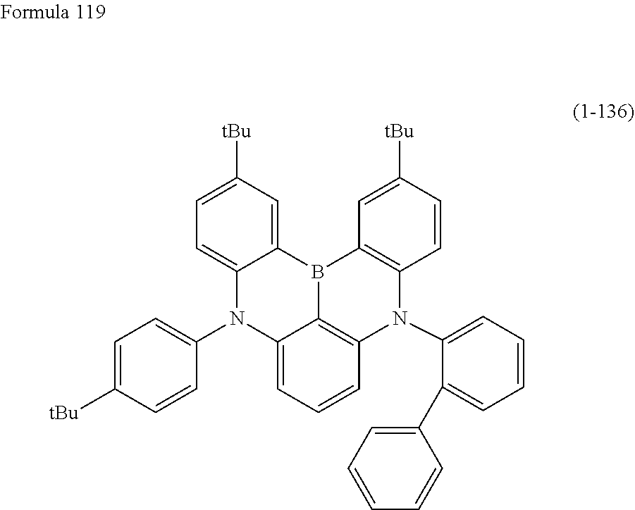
B12C3=C(C=CC([tBu])=C3)N(C3=CC=CC=C3C3=CC=CC=C3)C3=C1C(=CC=C3)N(C1=CC=C([tBu])C=C1)C1=CC=C([tBu])C=C21
